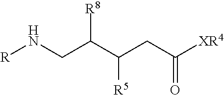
[R]NCC(C(CC([XR4])=O)[R5])[R8]
